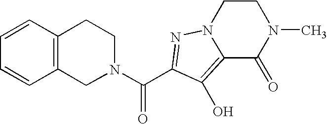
N1(C(C2=NN3CCN(C)C(=O)C3=C2O)=O)CC2=C(C=CC=C2)CC1
